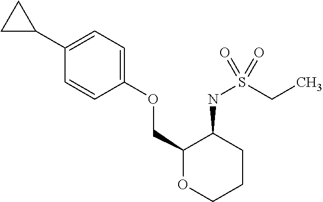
C1(C2CC2)=CC=C(OCC2OCCCC2NS(CC)(=O)=O)C=C1
